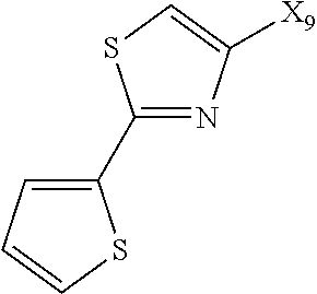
C1(C2=CC=CS2)=NC([X9])=CS1
